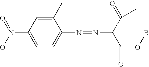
C1(C)=CC(N(=O)O)=CC=C1N=NC(C(=O)OB)C(=O)C
